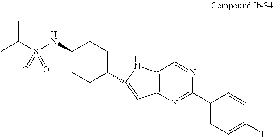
CC(S(NC1CCC(C2=CC3=C(N2)C=NC(C2=CC=C(F)C=C2)=N3)CC1)(=O)=O)C
